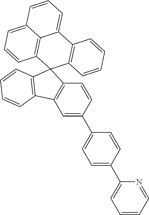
C1=CC(C2=CC3=C(C=C2)C2(C4=C3C=CC=C4)C3=C(C4=CC=CC5=CC=CC2=C45)C=CC=C3)=CC=C1C1=CC=CC=N1
